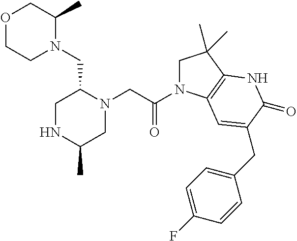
O1CCN(CC2CNC(C)CN2CC(N2CC(C)(C)C3=C2C=C(CC2=CC=C(F)C=C2)C(=O)N3)=O)C(C)C1
